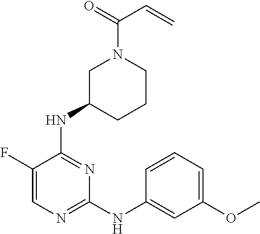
C1(F)=CN=C(NC2=CC(OC)=CC=C2)N=C1NC1CCCN(C(=O)C=C)C1
